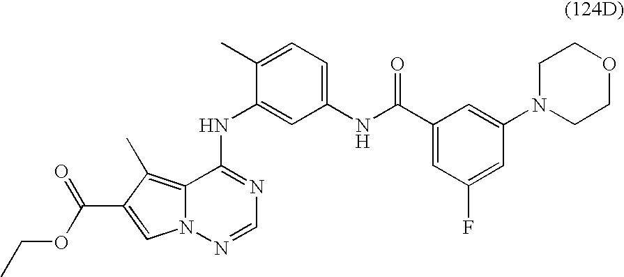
C1(NC2=NC=NN3C2=C(C)C(C(OCC)=O)=C3)=CC(NC(C2=CC(F)=CC(N3CCOCC3)=C2)=O)=CC=C1C
